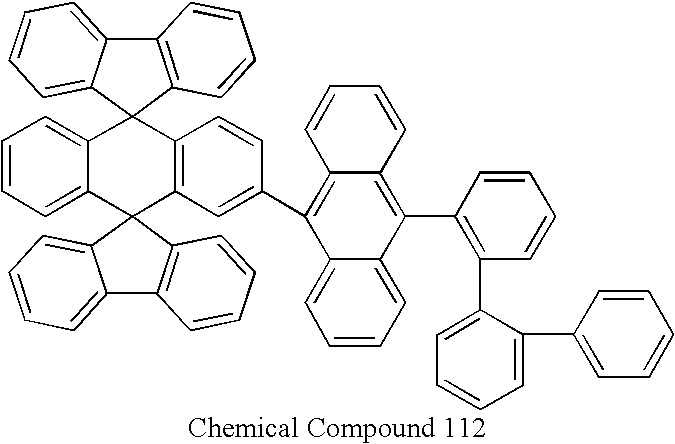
C12=CC=CC=C1C1(C3=C(C=CC(C4=C5C(=C(C6=C(C7=CC=CC=C7C7=CC=CC=C7)C=CC=C6)C6=CC=CC=C46)C=CC=C5)=C3)C23C2=CC=CC=C2C2=C3C=CC=C2)C2=C(C3=CC=CC=C31)C=CC=C2
